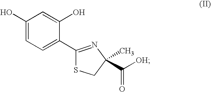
C1(O)=CC=C(C2=NC(C)(C([OH])=O)CS2)C(O)=C1
